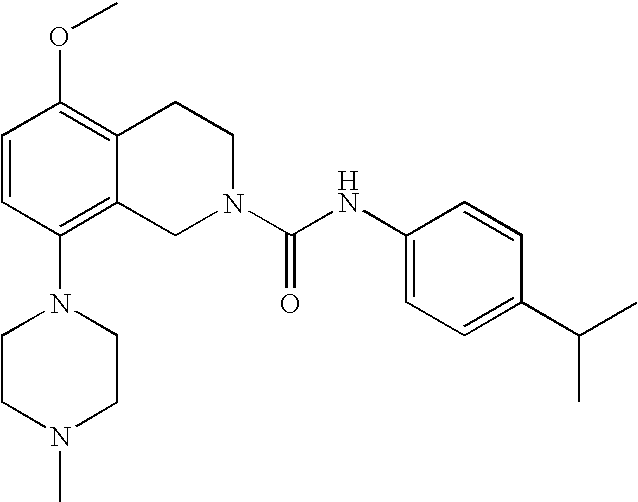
C1=CC(N2CCN(C)CC2)=C2C(=C1OC)CCN(C(NC1=CC=C(C(C)C)C=C1)=O)C2
